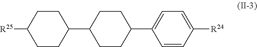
C1CC([R25])CCC1C1CCC(C2=CC=C([R24])C=C2)CC1
